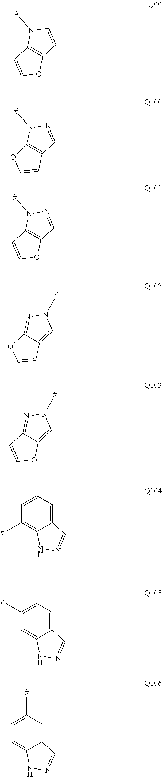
C12=C(N(C)C=C1)C=CO2.C12=C(N(C)N=C1)OC=C2.C12=C(N(C)N=C1)C=CO2.C12=CN(C)N=C1OC=C2.C12=CN(C)N=C1C=CO2.C1=CC=C2C(=C1C)NN=C2.C1(C)=CC=C2C(=C1)NN=C2.C1=C(C)C=C2C(=C1)NN=C2
